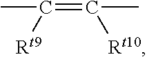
CC(=C(C)[Rt10])[Rt9]
